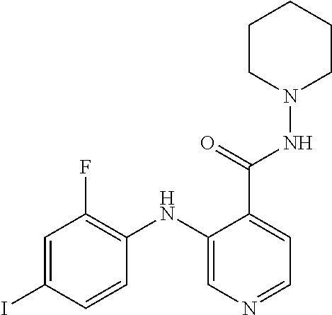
C1=C(I)C=CC(NC2=CN=CC=C2C(=O)NN2CCCCC2)=C1F
